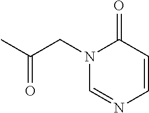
CC(CN1C=NC=CC1=O)=O
